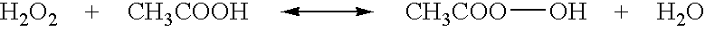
[H2O2].[CH3COOH].[CH3COO]O.O
